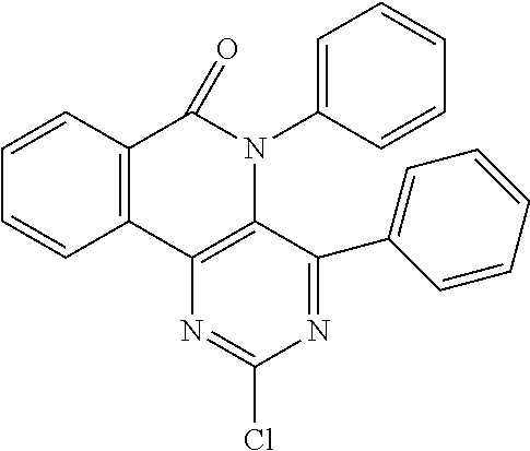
C12=C(C3=C(N(C4=CC=CC=C4)C1=O)C(C1=CC=CC=C1)=NC(Cl)=N3)C=CC=C2
